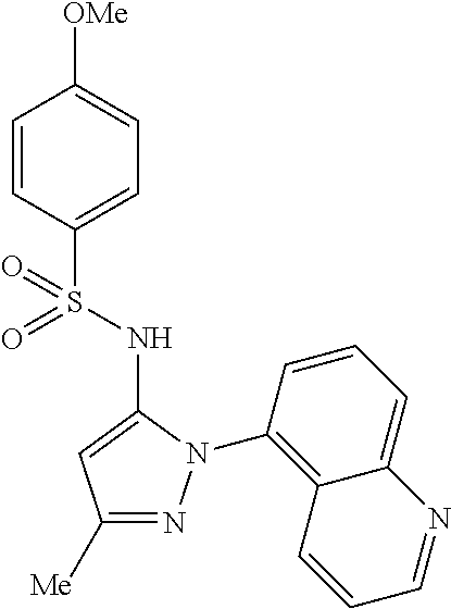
C1(S(=O)(NC2=CC([Me])=NN2C2=C3C(=CC=C2)N=CC=C3)=O)=CC=C([OMe])C=C1
